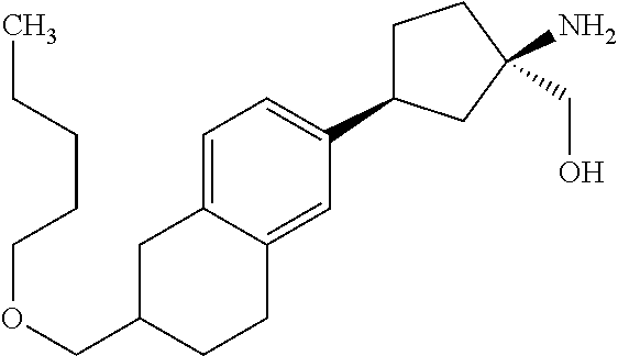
C1=C2C(=CC(C3CCC(CO)(N)C3)=C1)CCC(COCCCCC)C2
